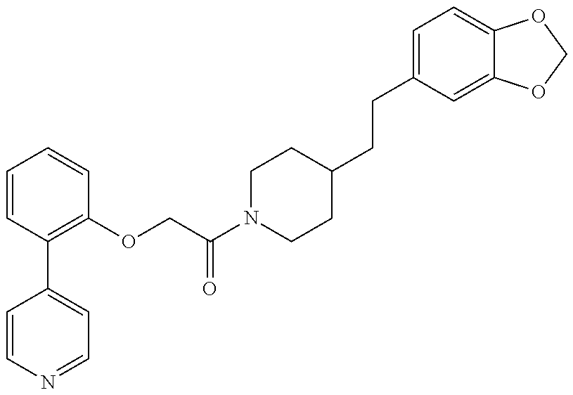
C1=CN=CC=C1C1=C(OCC(N2CCC(CCC3=CC=C4C(=C3)OCO4)CC2)=O)C=CC=C1
